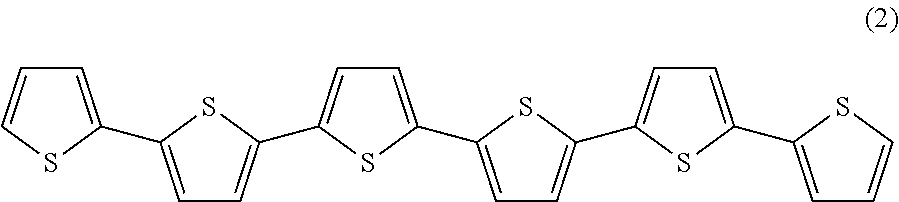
C1=CSC(C2=CC=C(C3=CC=C(C4=CC=C(C5=CC=C(C6=CC=CS6)S5)S4)S3)S2)=C1
